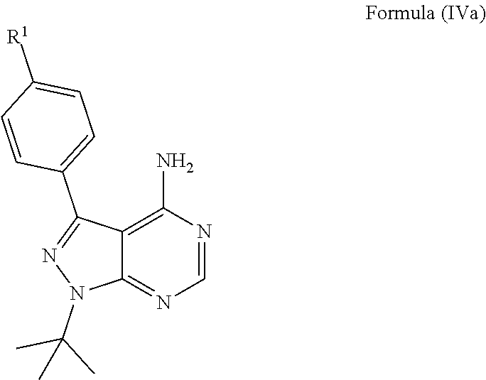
C12=C(N)N=CN=C1N(C(C)(C)C)N=C2C1=CC=C([R1])C=C1
